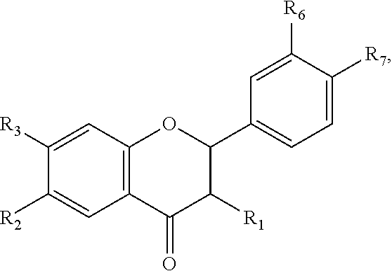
C1([R3])=CC2=C(C=C1[R2])C(=O)C([R1])C(C1=CC=C([R7])C([R6])=C1)O2
